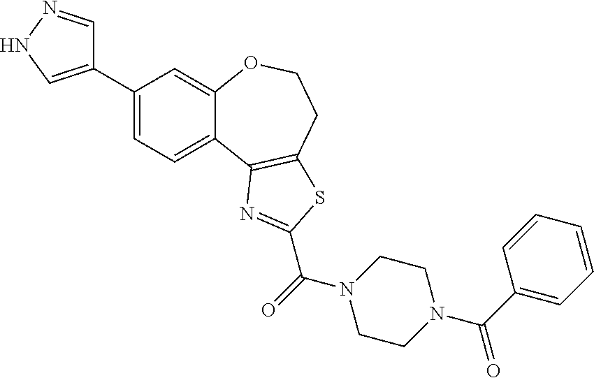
C1(C2=CNN=C2)=CC=C2C(=C1)OCCC1=C2N=C(C(N2CCN(C(C3=CC=CC=C3)=O)CC2)=O)S1
